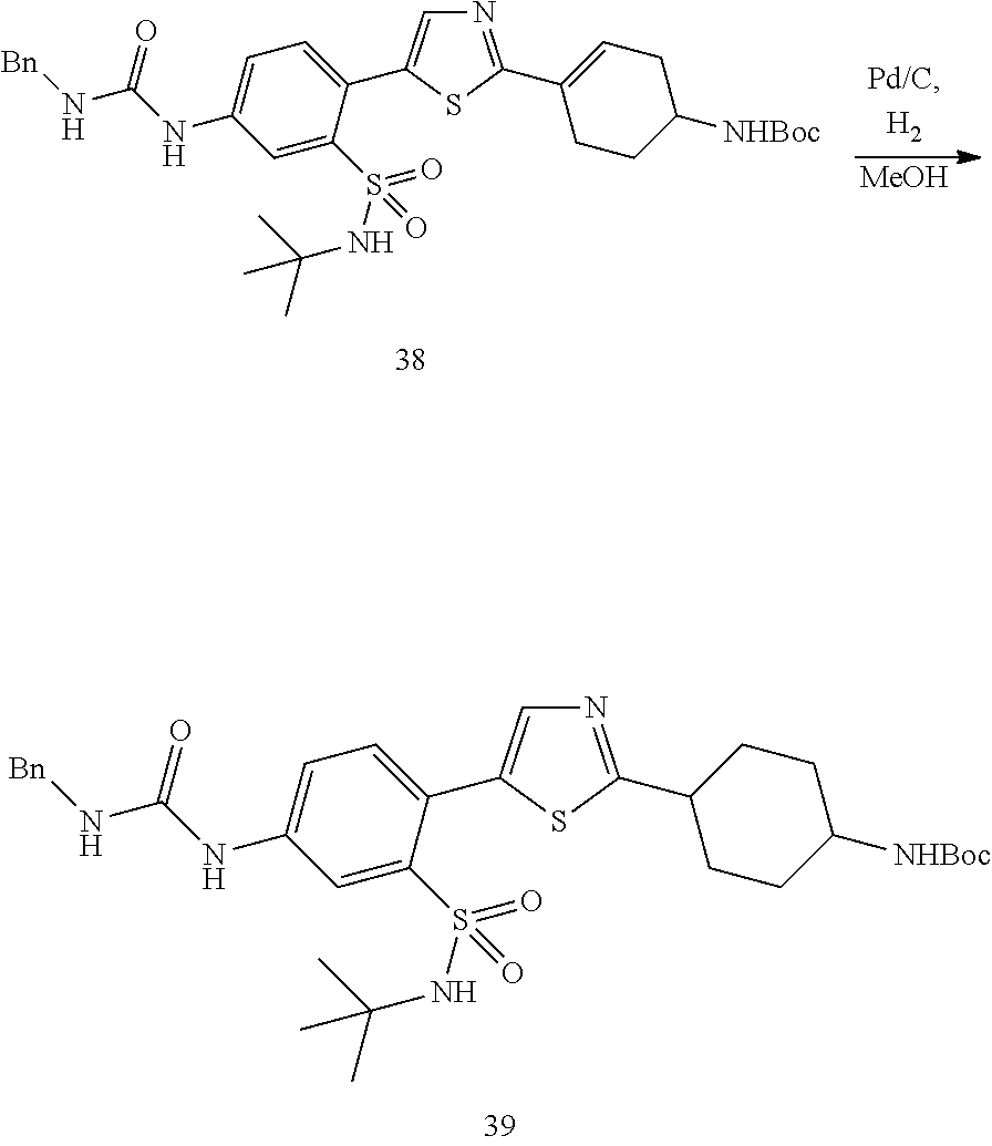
N1=C(C2CCC([NHBoc])CC2)SC(C2=CC=C(NC(N[Bn])=O)C=C2S(NC(C)(C)C)(=O)=O)=C1.N1=C(C2=CCC([NHBoc])CC2)SC(C2=CC=C(NC(N[Bn])=O)C=C2S(NC(C)(C)C)(=O)=O)=C1.[MeOH]
